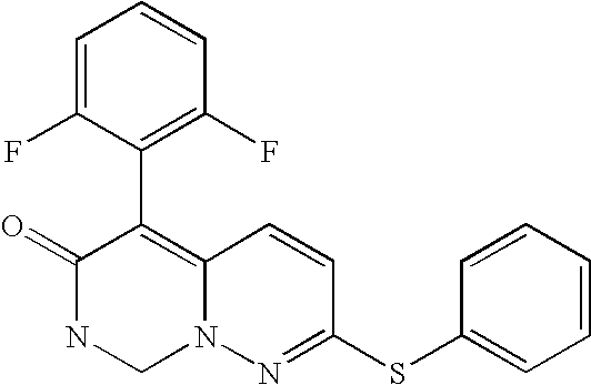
O=C1NCN2C(=C1C1=C(F)C=CC=C1F)C=CC(SC1=CC=CC=C1)=N2
